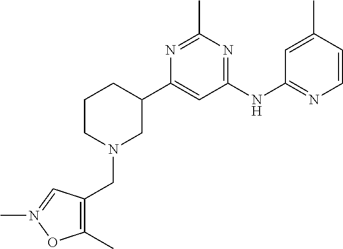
N1(CC2=C(C)ON(C)=C2)CC(C2=CC(NC3=NC=CC(C)=C3)=NC(C)=N2)CCC1
